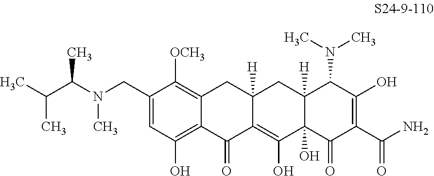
C1(CN(C(C)C(C)C)C)=CC(O)=C2C(=C1[OCH3])CC1([H])C(=C(O)C3(O)C([H])(C1)C(N(C)C)C(O)=C(C(N)=O)C3=O)C2=O
